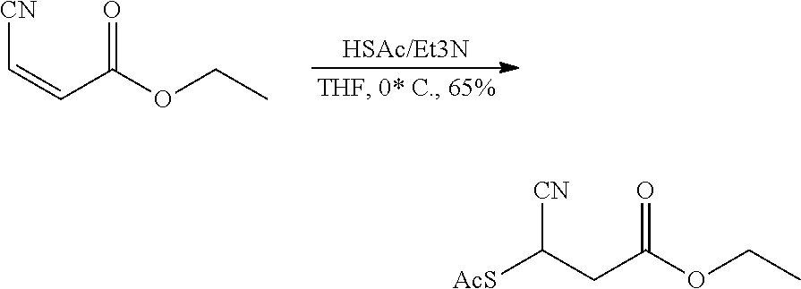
C(=CC(OCC)=O)[CN].C(CC(OCC)=O)([CN])[AcS]
